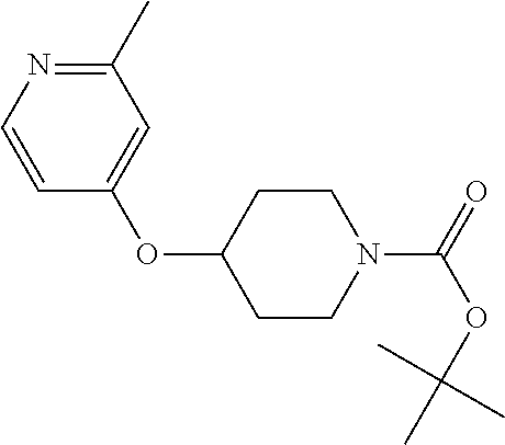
C1(C)=NC=CC(OC2CCN(C(=O)OC(C)(C)C)CC2)=C1
